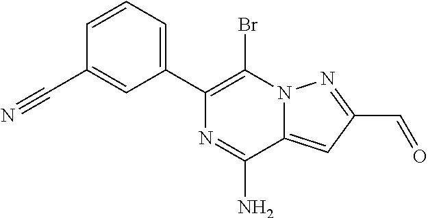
C1=CC=C(C2=C(Br)N3C(=CC(C=O)=N3)C(N)=N2)C=C1C#N
